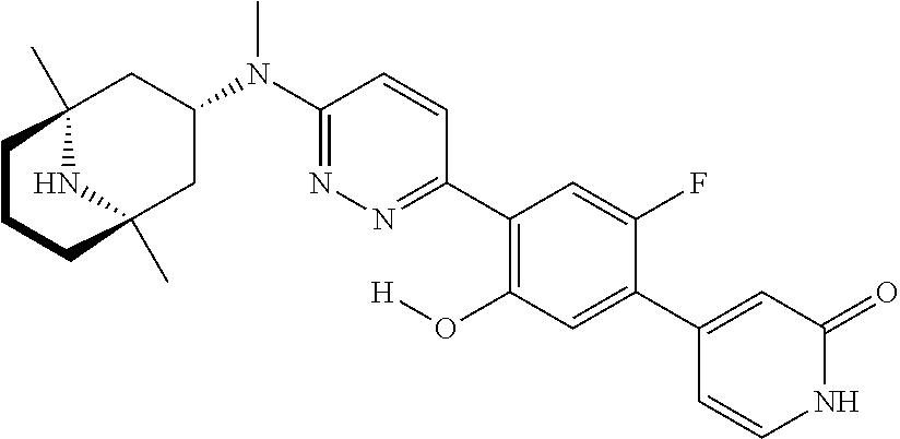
C12(C)NC(C)(CC(N(C3=NN=C(C4=C(O[H])C=C(C5=CC(=O)NC=C5)C(F)=C4)C=C3)C)C1)CCC2
